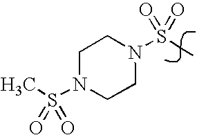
N1(S(CC)(=O)=O)CCN(S(C)(=O)=O)CC1
